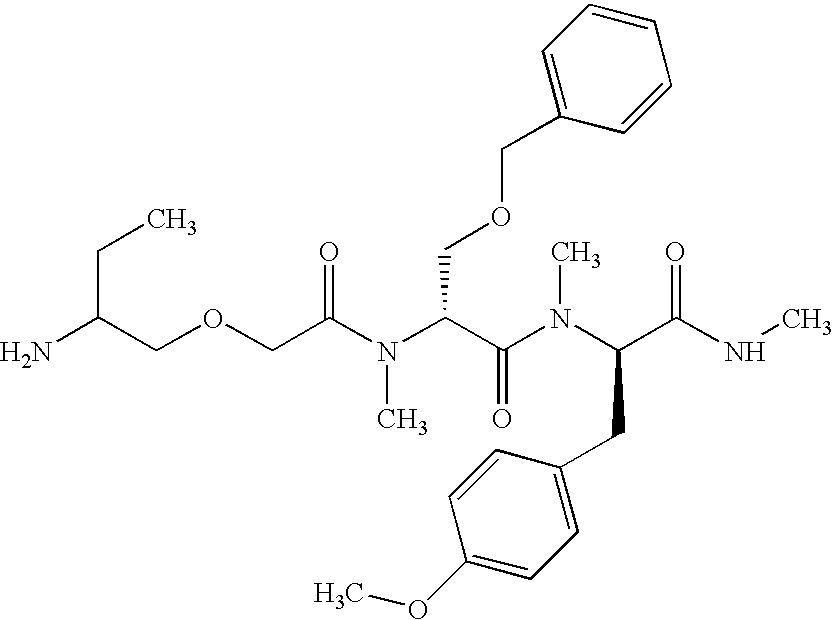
NC(COCC(N(C(C(N(C(C(NC)=O)CC1=CC=C(OC)C=C1)C)=O)COCC1=CC=CC=C1)C)=O)CC
